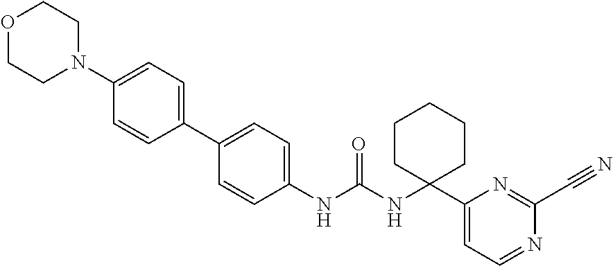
C1(NC(=O)NC2(C3=CC=NC(C#N)=N3)CCCCC2)=CC=C(C2=CC=C(N3CCOCC3)C=C2)C=C1
